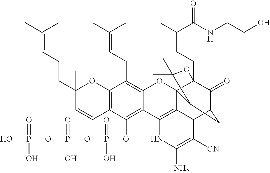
C12=C(C(OP(OP(OP(O)(=O)O)(=O)O)(=O)O)=C3C(=C1CC=C(C)C)OC14C5(CC=C(C)C(NCCO)=O)C(=O)C(CC1C(C)(C)O5)C1C4=C3NC(N)=C1[CN])C=CC(CCC=C(C)C)(C)O2
